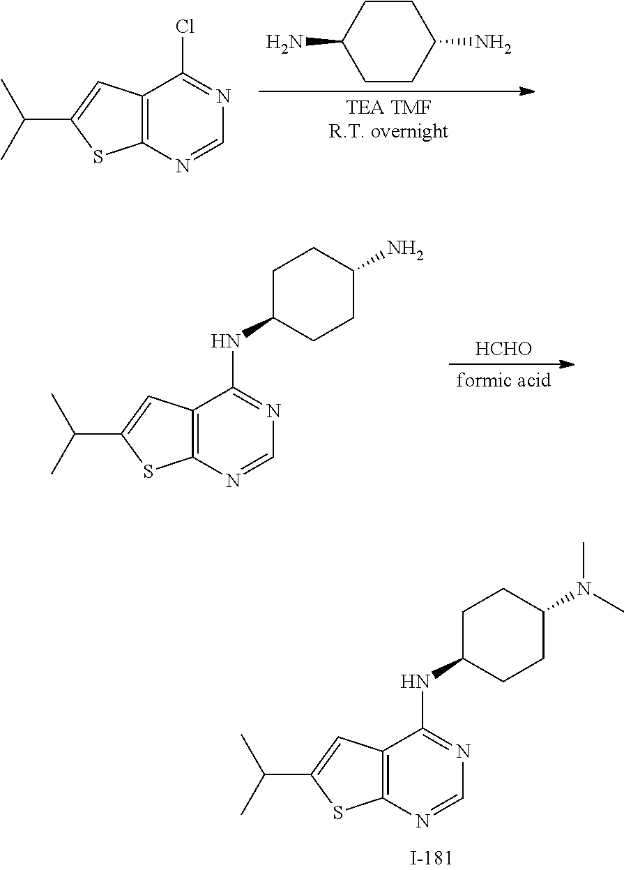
C12=C(N=CN=C1Cl)SC(C(C)C)=C2.[TEA TMFR.T. overnight].C1CC(N)CCC1N.C12=C(N=CN=C1NC1CCC(N(C)C)CC1)SC(C(C)C)=C2.[formic acid].[HCHO].C12=C(N=CN=C1NC1CCC(N)CC1)SC(C(C)C)=C2
